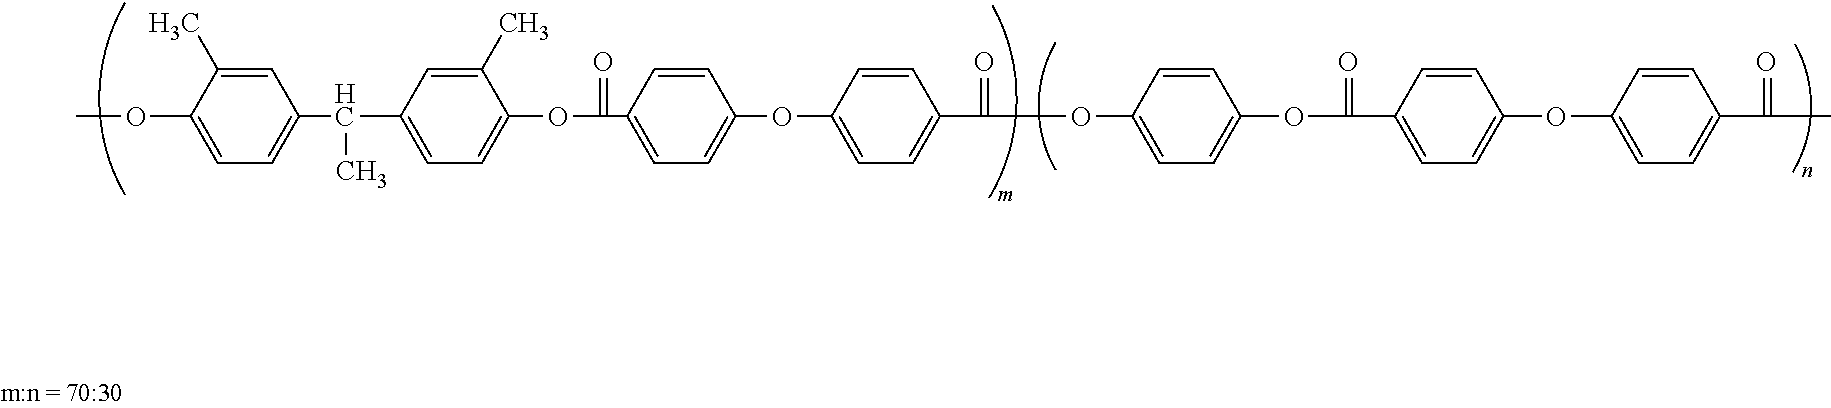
C1=C(C)C(OC)=CC=C1C(C1=CC=C(OC(C2=CC=C(OC3=CC=C(C(OC4=CC=C(OC(=O)C5=CC=C(OC6=CC=C(C(=O)C)C=C6)C=C5)C=C4)=O)C=C3)C=C2)=O)C(C)=C1)C
